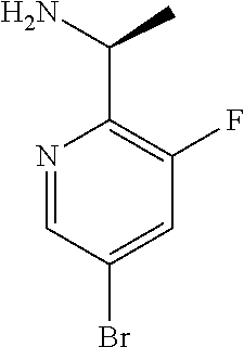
N1=CC(Br)=CC(F)=C1C(N)C
